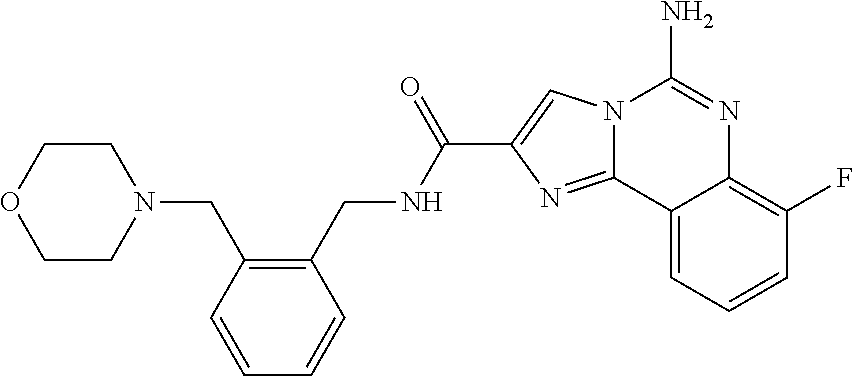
N12C(=NC(C(NCC3=C(CN4CCOCC4)C=CC=C3)=O)=C1)C1=CC=CC(F)=C1N=C2N
